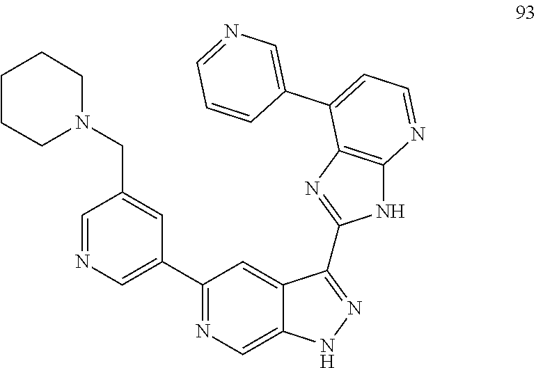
C1=NC=C(C2=NC=C3C(=C2)C(C2=NC4=C(N2)N=CC=C4C2=CN=CC=C2)=NN3)C=C1CN1CCCCC1
